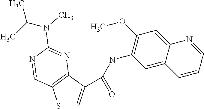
S1C=C(C(=O)NC2=C(OC)C=C3C(=C2)C=CC=N3)C2=C1C=NC(N(C(C)C)C)=N2
